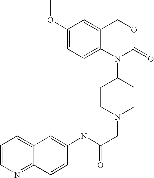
N(C(CN1CCC(N2C(=O)OCC3=CC(OC)=CC=C23)CC1)=O)C1=CC2=CC=CN=C2C=C1
